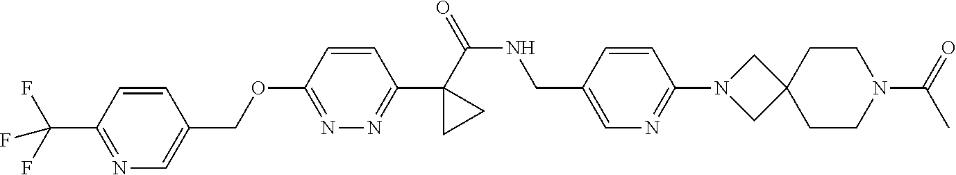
C1(C(=O)NCC2=CN=C(N3CC4(C3)CCN(C(=O)C)CC4)C=C2)(C2=NN=C(OCC3=CN=C(C(F)(F)F)C=C3)C=C2)CC1
